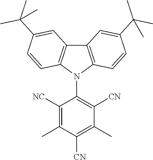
C12=C(N(C3=C([CN])C(C)=C([CN])C(C)=C3[NC])C3=C1C=C(C(C)(C)C)C=C3)C=CC(C(C)(C)C)=C2
